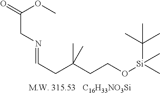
[C16H33NO3Si].C(OC)(CN=CCC(C)(CCO[Si](C)(C(C)(C)C)C)C)=O
